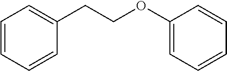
C1=CC=CC(CCOC2=CC=CC=C2)=C1
